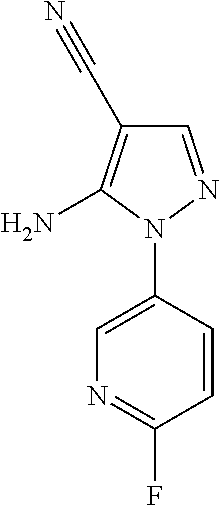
C1=NN(C2=CN=C(F)C=C2)C(N)=C1C#N
